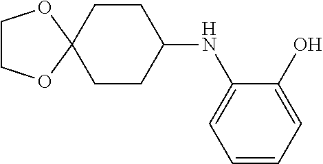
C1(NC2CCC3(CC2)OCCO3)=CC=CC=C1O
